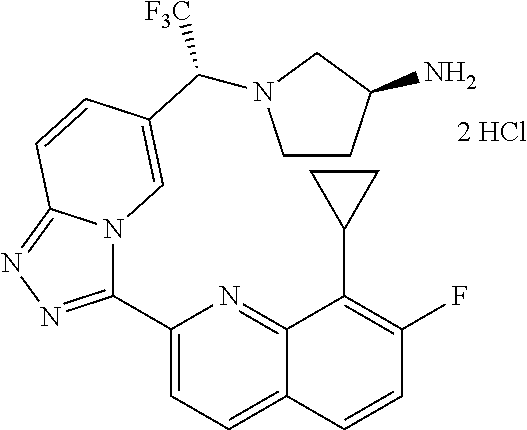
C1=C(C2=NN=C3N2C=C(C([F3C])N2CCC(N)C2)C=C3)N=C2C(=C1)C=CC(F)=C2C1CC1
